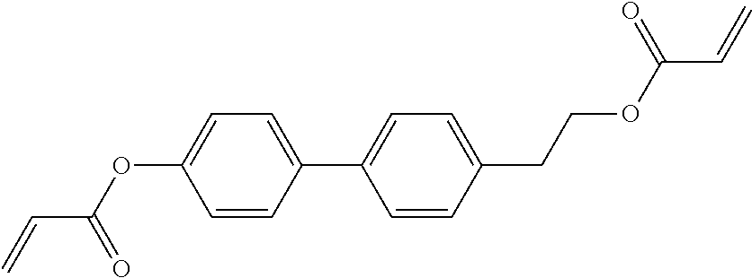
C=CC(=O)OC1=CC=C(C2=CC=C(CCOC(C=C)=O)C=C2)C=C1
